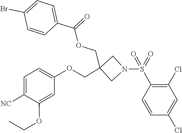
O=S(=O)(C1=C(Cl)C=C(Cl)C=C1)N1CC(COC2=CC=C([NC])C(OCC)=C2)(COC(C2=CC=C(Br)C=C2)=O)C1
